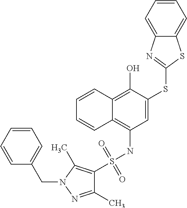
C1(S(NC2=C3C(=C(O)C(SC4=NC5=CC=CC=C5S4)=C2)C=CC=C3)(=O)=O)=C(C)N(CC2=CC=CC=C2)N=C1C
